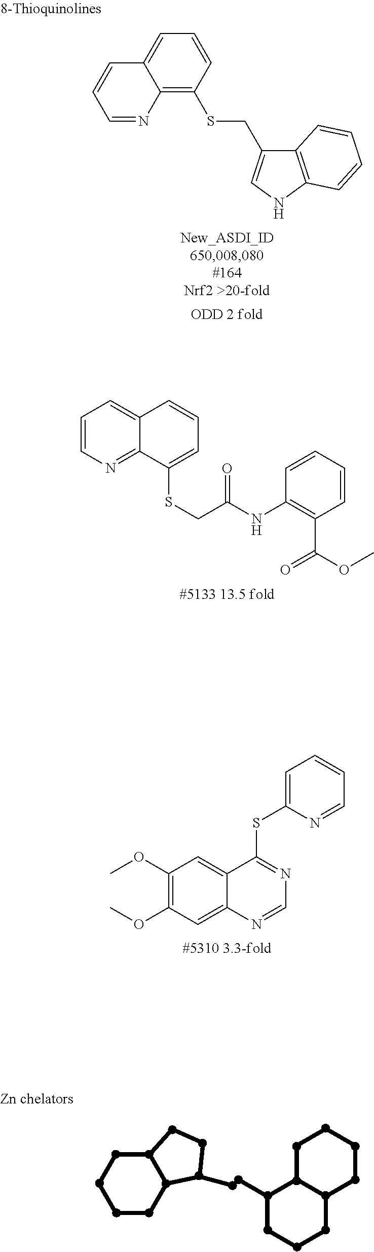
C1=NC2=C(SCC3=CNC4=C3C=CC=C4)C=CC=C2C=C1.C1=CN=C2C(=C1)C=CC=C2SCC(NC1=C(C(OC)=O)C=CC=C1)=O.COC1=C(OC)C=C2C(=C1)C(SC1=CC=CC=N1)=NC=N2.CC1CCCC2C1CCCC2.C12CCCCC1C(C)CC2
